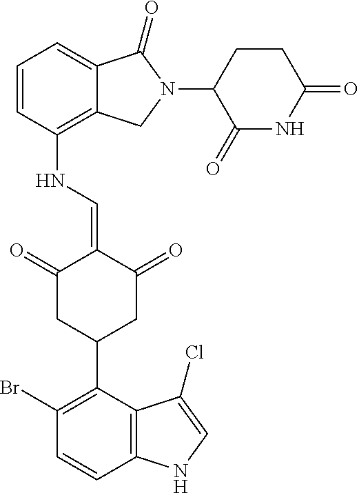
C1(NC=C2C(=O)CC(C3=C(Br)C=CC4=C3C(Cl)=CN4)CC2=O)=C2C(=CC=C1)C(=O)N(C1C(=O)NC(=O)CC1)C2
